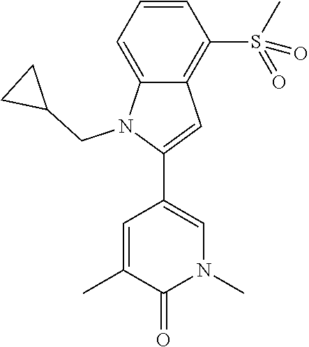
C1=CC=C2C(=C1S(C)(=O)=O)C=C(C1=CN(C)C(=O)C(C)=C1)N2CC1CC1
